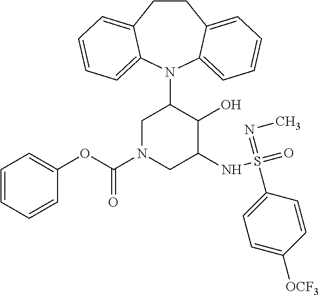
C12=CC=CC=C1N(C1CN(C(=O)OC3=CC=CC=C3)CC(NS(=O)(=NC)C3=CC=C([OCF3])C=C3)C1O)C1=CC=CC=C1CC2
